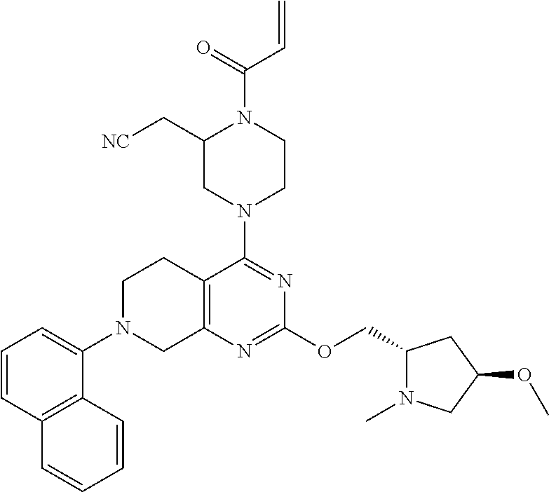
C1=CC2=C(C(N3CC4=C(CC3)C(N3CC(C[NC])N(C(=O)C=C)CC3)=NC(OCC3N(C)CC(OC)C3)=N4)=C1)C=CC=C2
